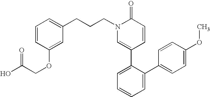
C1=CC(OCC(=O)O)=CC(CCCN2C=C(C3=CC=CC=C3C3=CC=C(OC)C=C3)C=CC2=O)=C1
